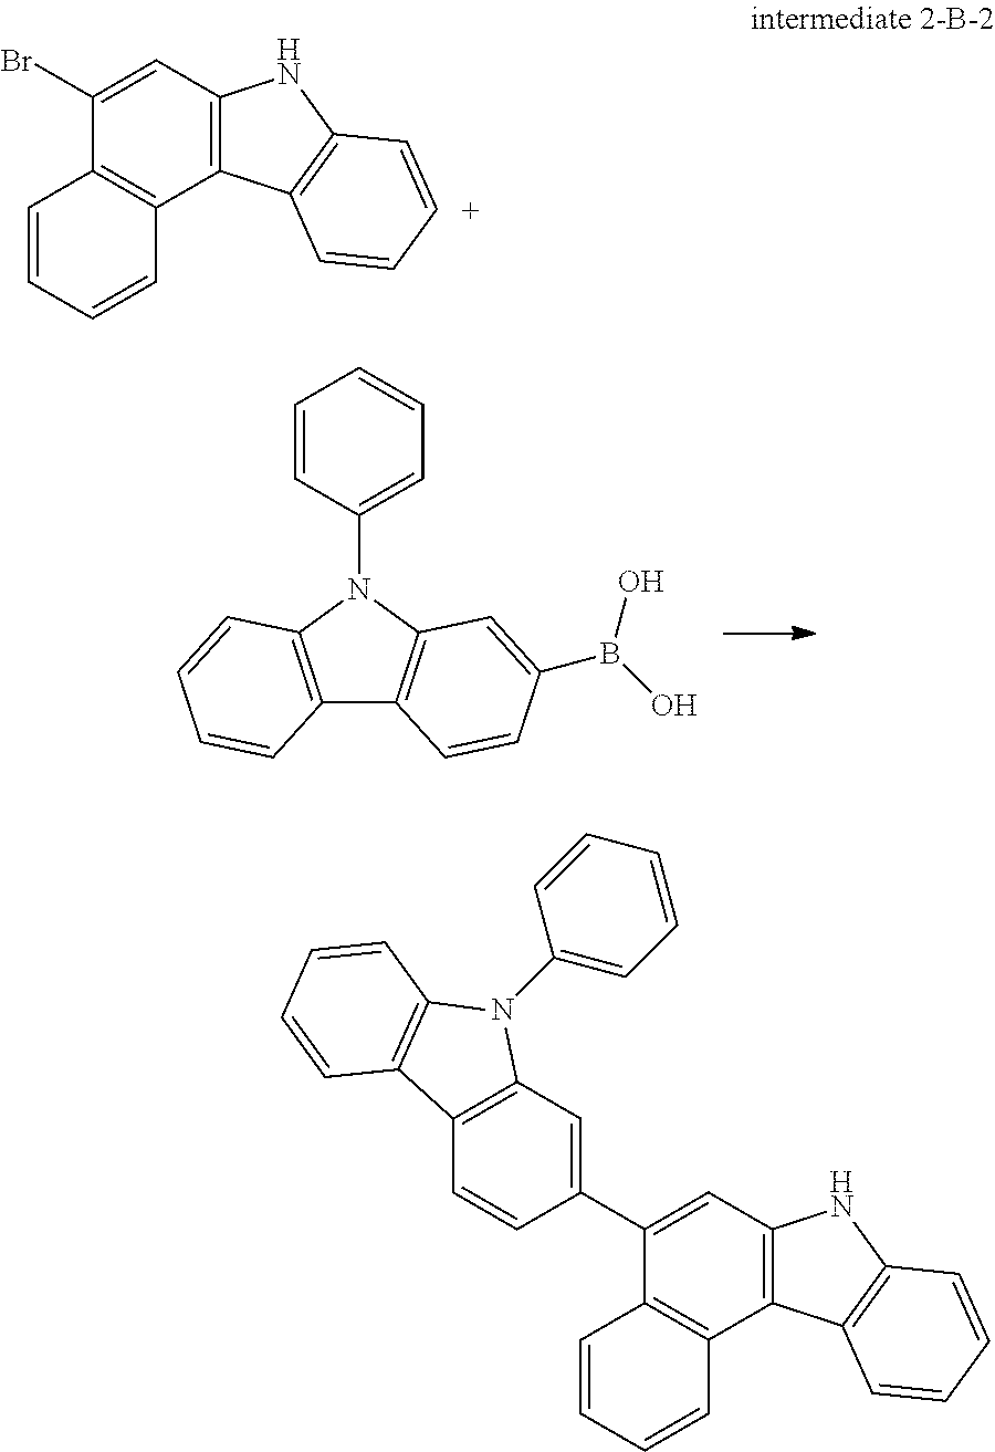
C12=C(N(C3=CC=CC=C3)C3=C1C=CC(B(O)O)=C3)C=CC=C2.C1(C2=CC3=C(C=C2)C2=C(C=CC=C2)N3C2=CC=CC=C2)=CC2=C(C3=C1C=CC=C3)C1=C(N2)C=CC=C1.C1(Br)=CC2=C(C3=C1C=CC=C3)C1=C(N2)C=[C+]C=C1
